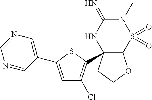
C12C(C3=C(Cl)C=C(C4=CN=CN=C4)S3)(CCO1)NC(=N)N(C)S2(=O)=O
